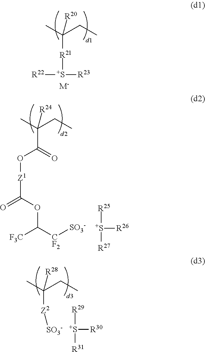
[R22][S+]([R23])[R21]C(C)(CC)[R20].[M-].C(C(C)(CC)[R24])(O[Z1]C(OC([F3C])[CF2][SO3-])=O)=O.[S+]([R26])([R25])[R27].[S+]([R30])([R29])[R31].CC(CC)([R28])[Z2][SO3-]
